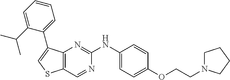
C1=CC(OCCN2CCCC2)=CC=C1NC1=NC2=C(C=N1)SC=C2C1=CC=CC=C1C(C)C
